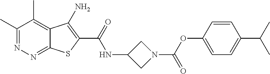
C1(C)=NN=C2C(=C1C)C(N)=C(C(=O)NC1CN(C(=O)OC3=CC=C(C(C)C)C=C3)C1)S2
